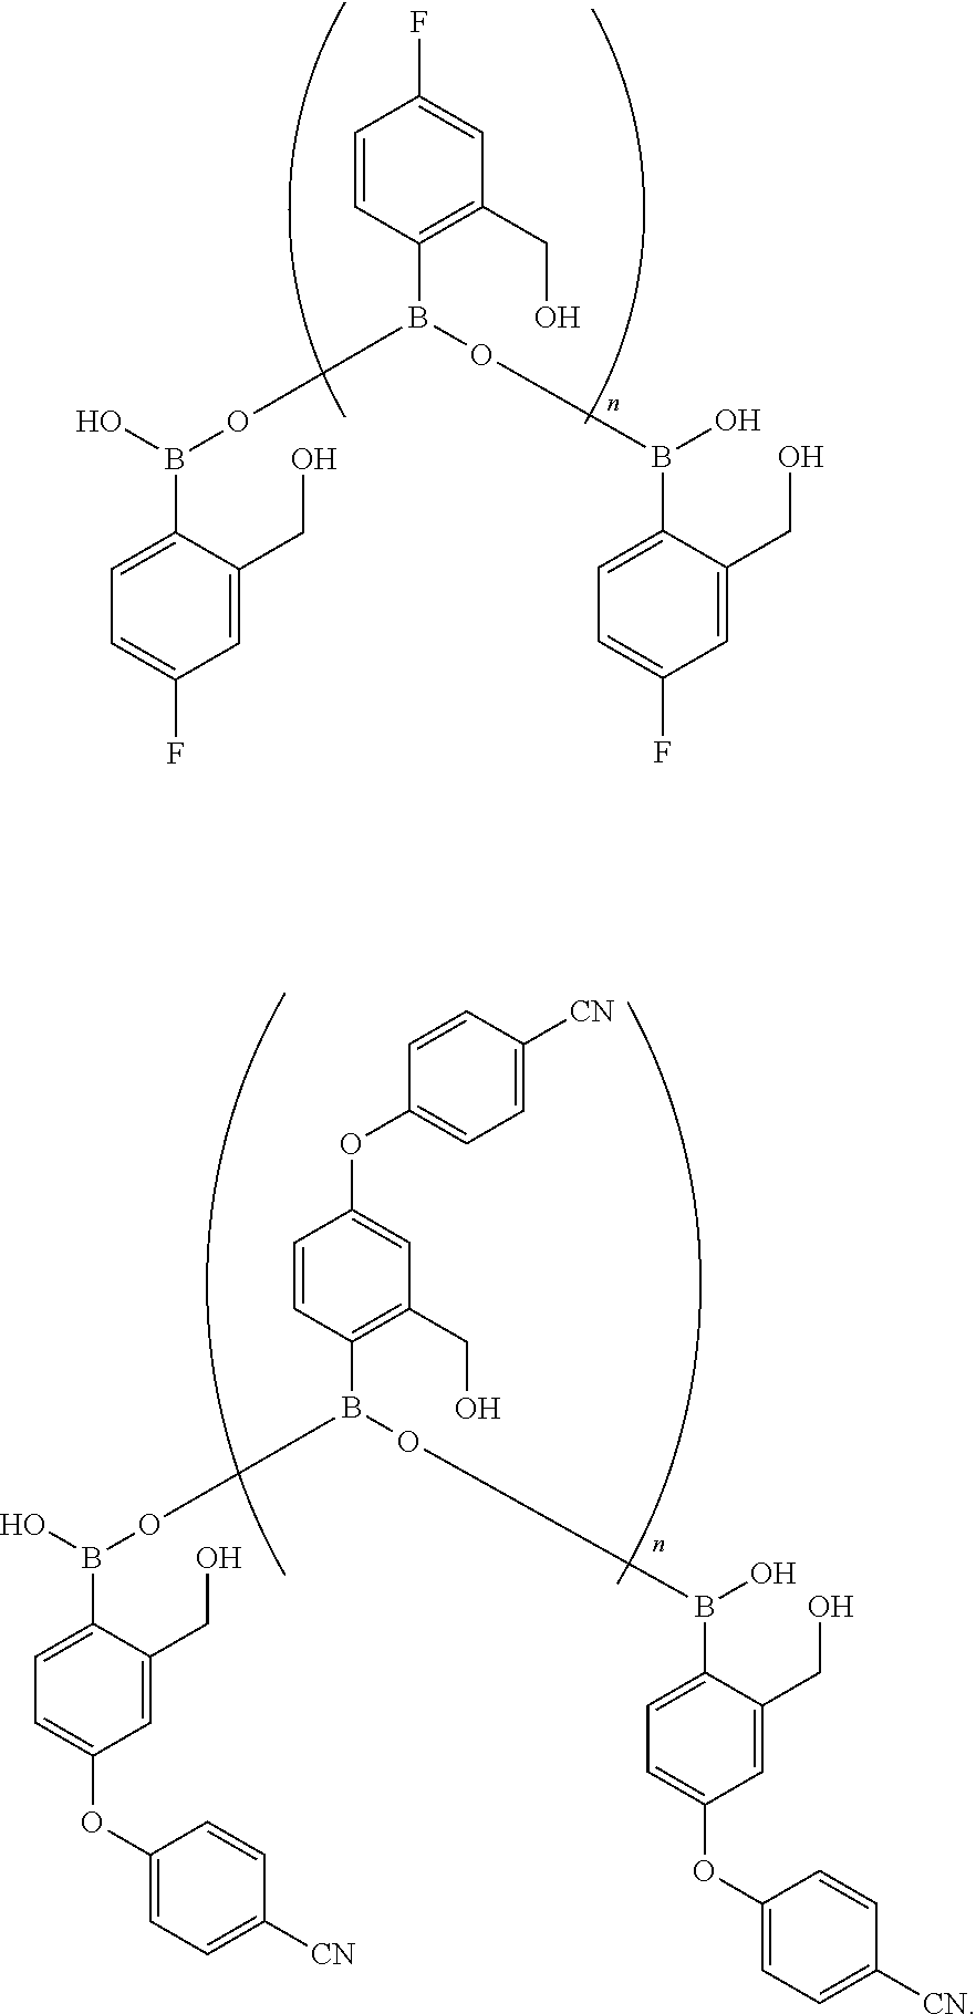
C1=CC(B(OB(O)C2=CC=C(F)C=C2CO)OB(C2=CC=C(F)C=C2CO)O)=C(CO)C=C1F.C1=CC(B(OB(O)C2=CC=C(OC3=CC=C([CN])C=C3)C=C2CO)OB(C2=CC=C(OC3=CC=C([CN])C=C3)C=C2CO)O)=C(CO)C=C1OC1=CC=C([CN])C=C1
